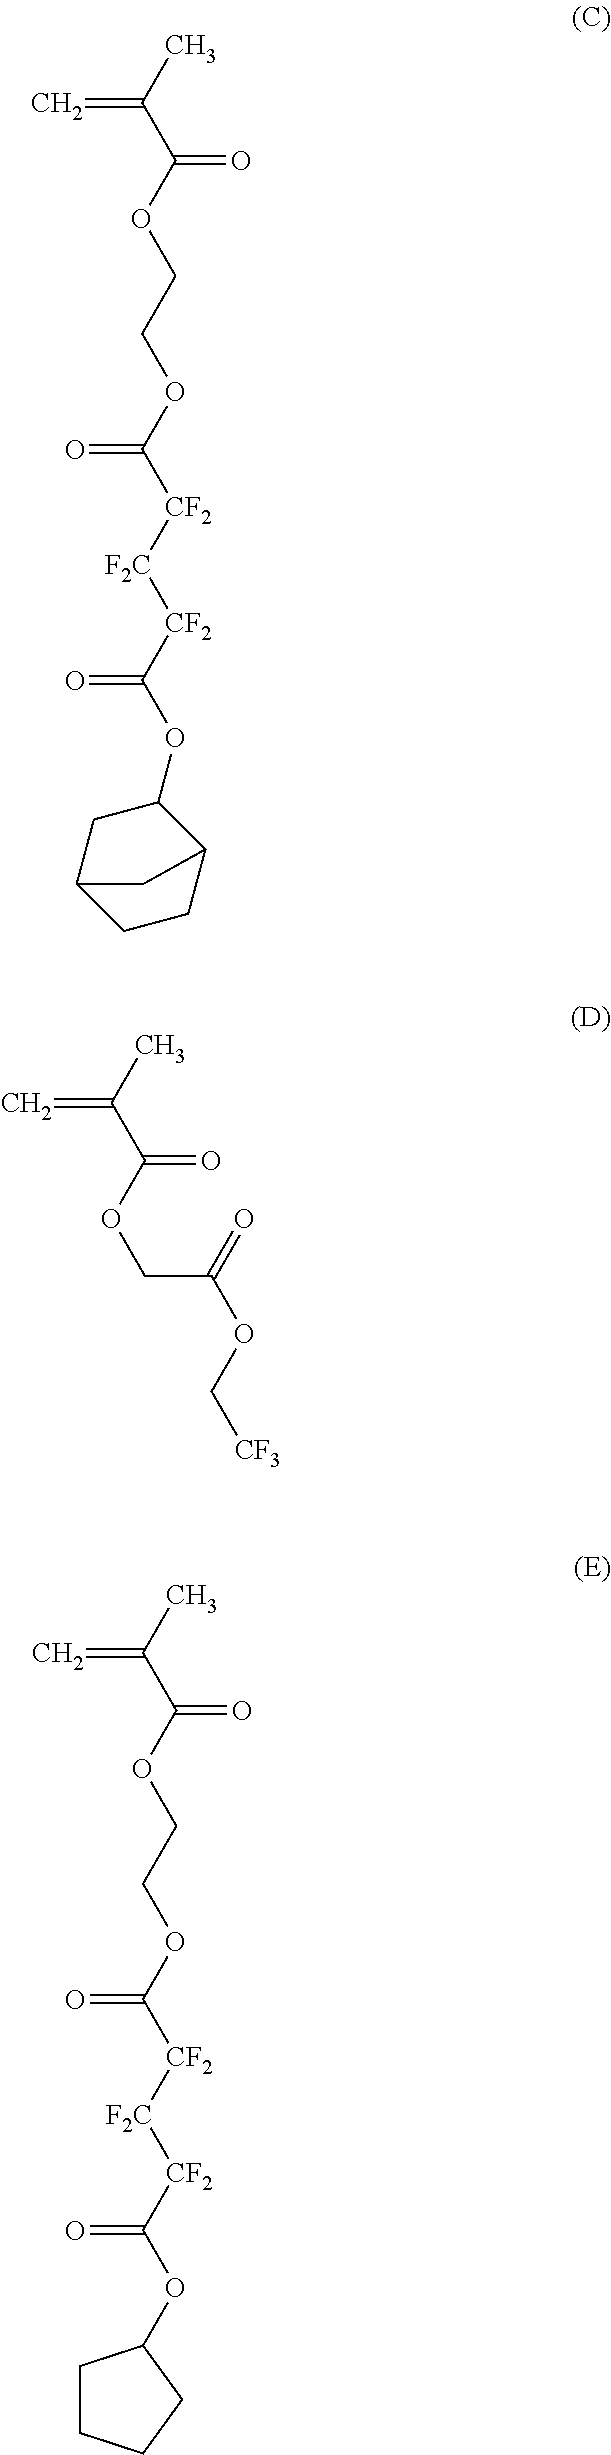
CC(C(OCCOC([CF2][F2C][CF2]C(OC1CC2CCC1C2)=O)=O)=O)=C.CC(C(OCC(OC[CF3])=O)=O)=C.CC(C(OCCOC([CF2][F2C][CF2]C(OC1CCCC1)=O)=O)=O)=C
